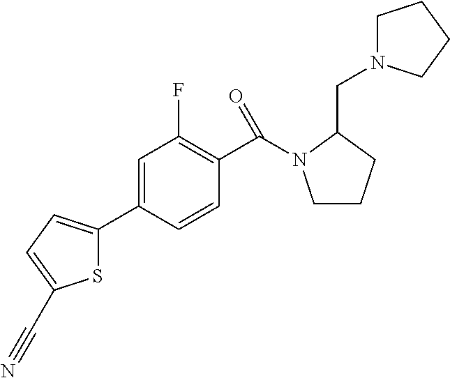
S1C(C2=CC(F)=C(C(N3CCCC3CN3CCCC3)=O)C=C2)=CC=C1C#N
